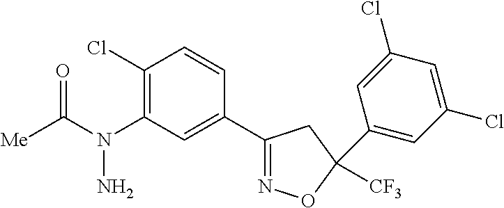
C1(N(C([Me])=O)N)=C(Cl)C=CC(C2=NOC([CF3])(C3=CC(Cl)=CC(Cl)=C3)C2)=C1
